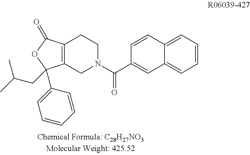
C12=C(CN(C(=O)C3=CC4=CC=CC=C4C=C3)CC1)C(C1=CC=CC=C1)(CC(C)C)OC2=O
